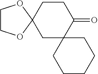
C1CCCC2(C1)C(=O)CCC1(C2)OCCO1
